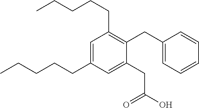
C1(CC(=O)O)=CC(CCCCC)=CC(CCCCC)=C1CC1=CC=CC=C1
